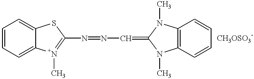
C1=CC=C2C(=C1)SC(N=NC=C1N(C)C3=C(C=CC=C3)N1C)=[N+]2C
